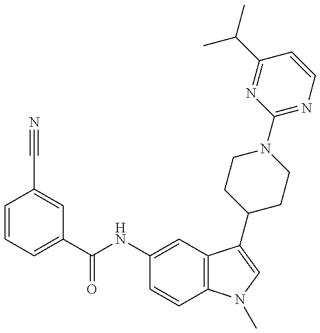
C(NC1=CC2=C(C=C1)N(C)C=C2C1CCN(C2=NC=CC(C(C)C)=N2)CC1)(=O)C1=CC=CC(C#N)=C1
